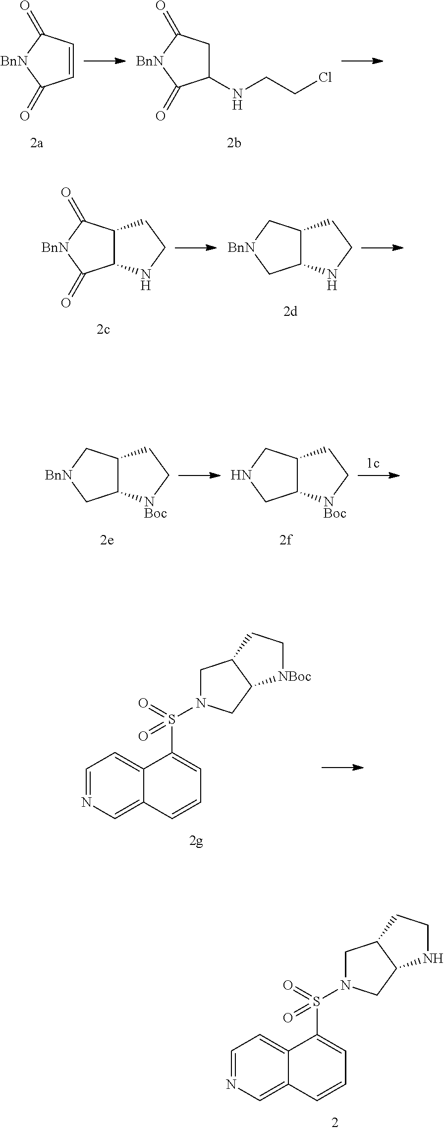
C1=CC(=O)[BnN]C1=O.C1(NCCCl)CC(=O)[BnN]C1=O.C12C(C(=O)[BnN]C1=O)CCN2.C12C(C[BnN]C1)CCN2.C12C(C[BnN]C1)CC[NBoc]2.C12C(CNC1)CC[NBoc]2.C1=NC=C2C(=C1)C(S(=O)(=O)N1CC3C(C1)[NBoc]CC3)=CC=C2.C1=NC=C2C(=C1)C(S(=O)(=O)N1CC3C(C1)NCC3)=CC=C2
